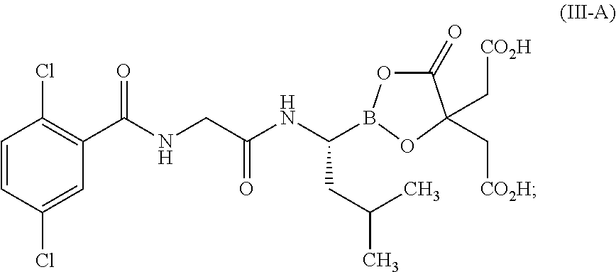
C1=CC(Cl)=CC(C(NCC(NC(CC(C)C)B2OC(=O)C(C[CO2H])(C[CO2H])O2)=O)=O)=C1Cl
